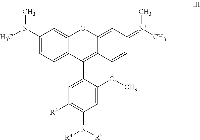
C1(N(C)C)=CC=C2C(=C1)OC1=CC(=[N+](C)C)C=CC1=C2C1=CC([R3])=C(N([R5])[R4])C=C1OC
